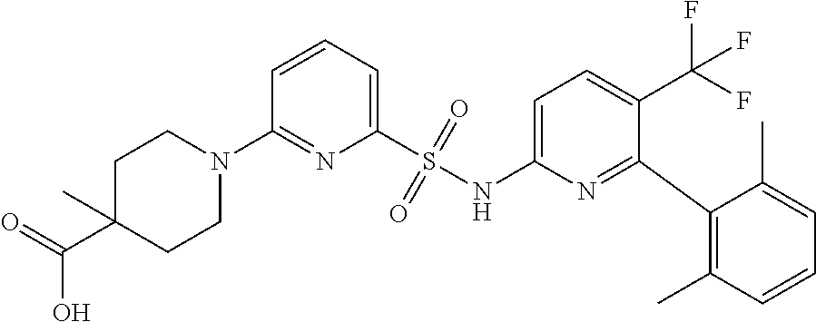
C1=CC=C(S(NC2=CC=C(C(F)(F)F)C(C3=C(C)C=CC=C3C)=N2)(=O)=O)N=C1N1CCC(C(=O)O)(C)CC1
